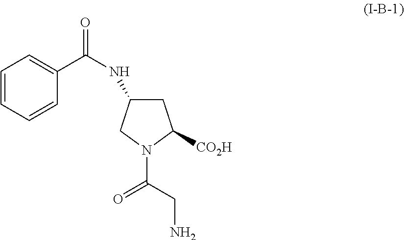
C1C(NC(=O)C2=CC=CC=C2)CN(C(=O)CN)C1[CO2H]
